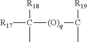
C([R17])([(O)q]C([R19])C)([R18])C
